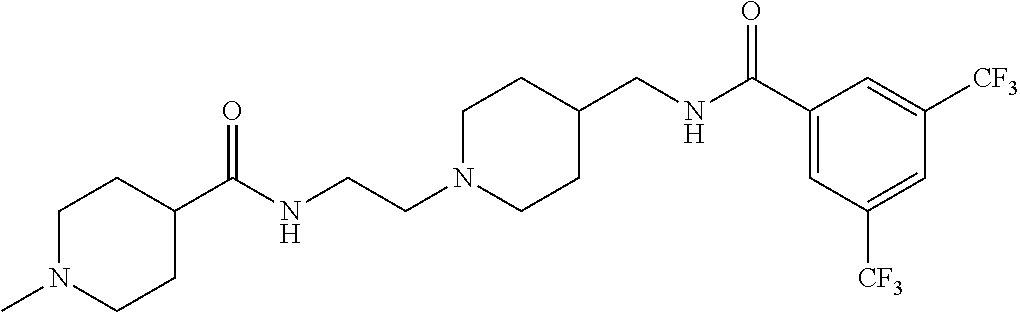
C1N(CCNC(C2CCN(C)CC2)=O)CCC(CNC(C2=CC([CF3])=CC([CF3])=C2)=O)C1
